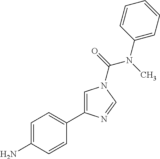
C1=C(N)C=CC(C2=CN(C(=O)N(C)C3=CC=CC=C3)C=N2)=C1
